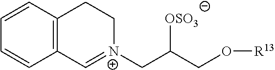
C1=CC2=C(C=C1)C=[N+](CC([OSO3])CO[R13])CC2
